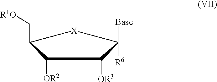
C1([OR2])C(C[R1O])[X]C([R6])([Base])C1[OR3]
